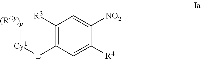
C1([R3])=C([L][Cy1][(RCy)p])C=C([R4])C([NO2])=C1
